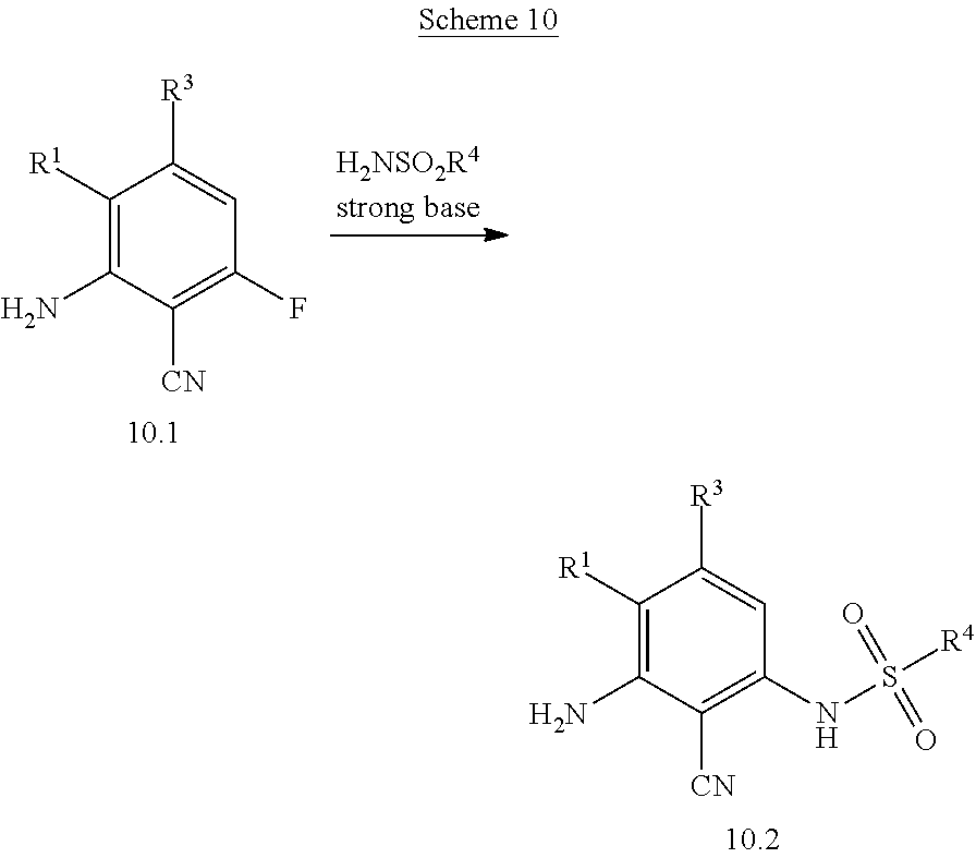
C1([R1])=C(N)C([CN])=C(F)C=C1[R3].C1([R1])=C(N)C([CN])=C(NS([R4])(=O)=O)C=C1[R3]
